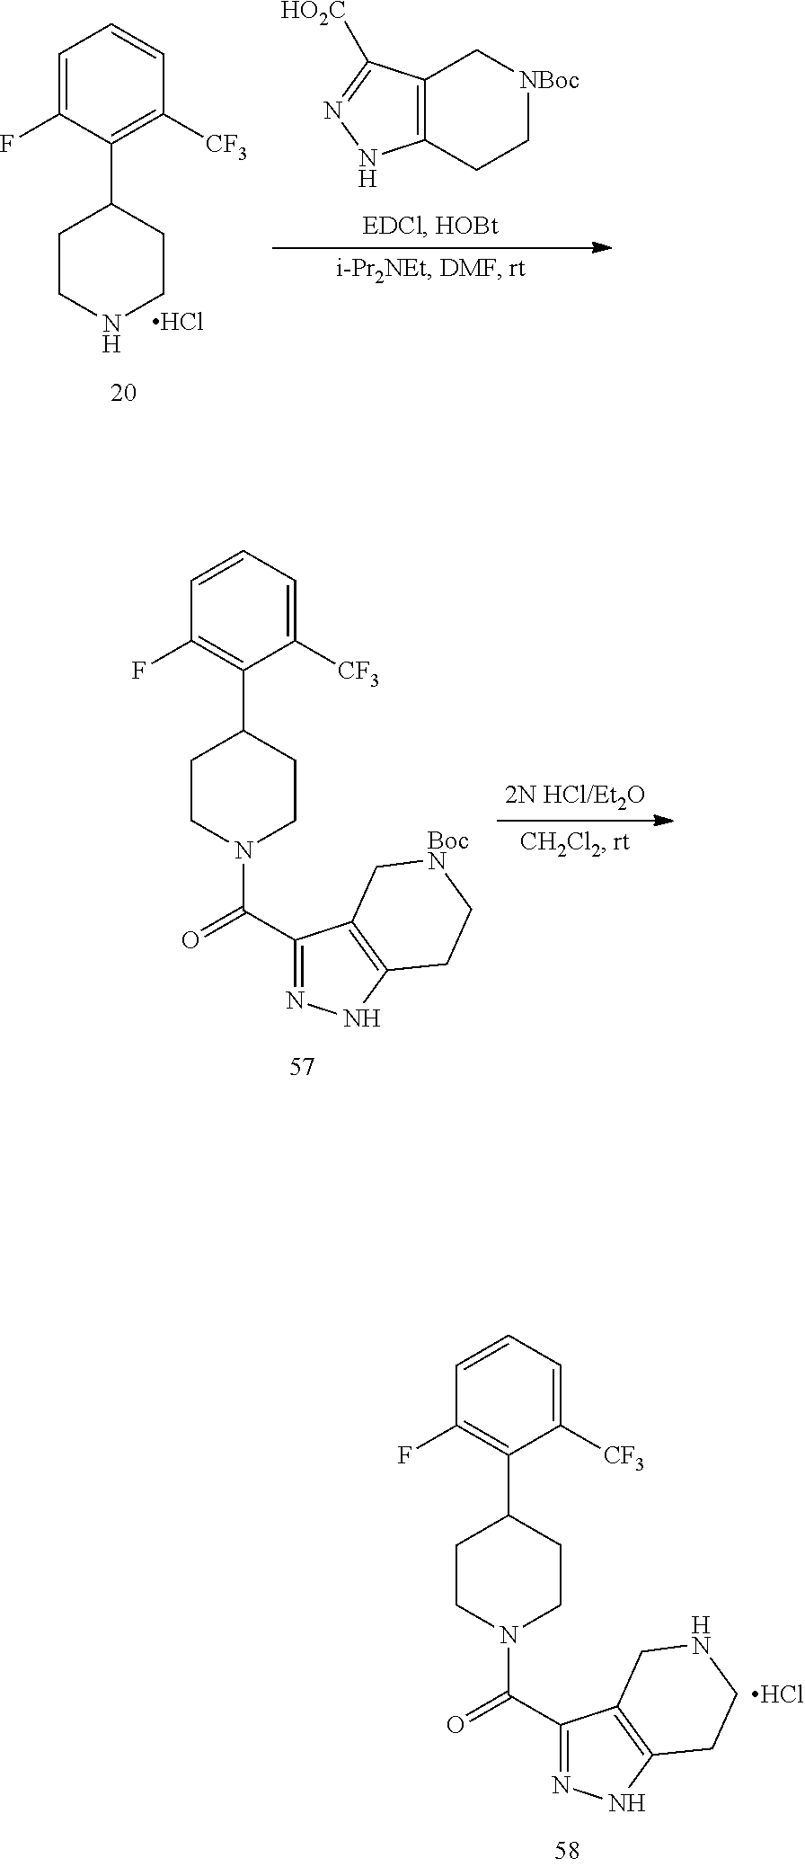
C12=C(CC[NBoc]C1)NN=C2[HO2C].C1=C(F)C(C2CCNCC2)=C([CF3])C=C1.Cl.C1=CC=C([CF3])C(C2CCN(C(C3=NNC4=C3CNCC4)=O)CC2)=C1F.Cl.C1=CC=C([CF3])C(C2CCN(C(C3=NNC4=C3C[BocN]CC4)=O)CC2)=C1F
